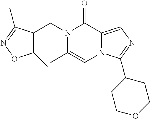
C(N1C(C)=CN2C(=CN=C2C2CCOCC2)C1=O)C1=C(C)ON=C1C
